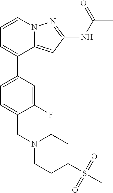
C12=CC(NC(C)=O)=NN1C=CC=C2C1=CC=C(CN2CCC(S(C)(=O)=O)CC2)C(F)=C1
